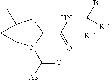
C12(C)C(N(C([A3])=O)C(C(NC(B)([R18])[R18])=O)C1)C2
